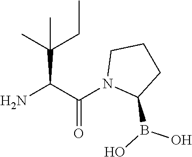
NC(C(N1C(B(O)O)CCC1)=O)C(C)(CC)C
